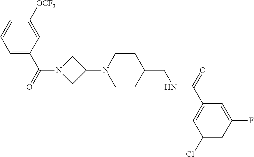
C1(N2CCC(CNC(C3=CC(Cl)=CC(F)=C3)=O)CC2)CN(C(C2=CC=CC([OCF3])=C2)=O)C1
